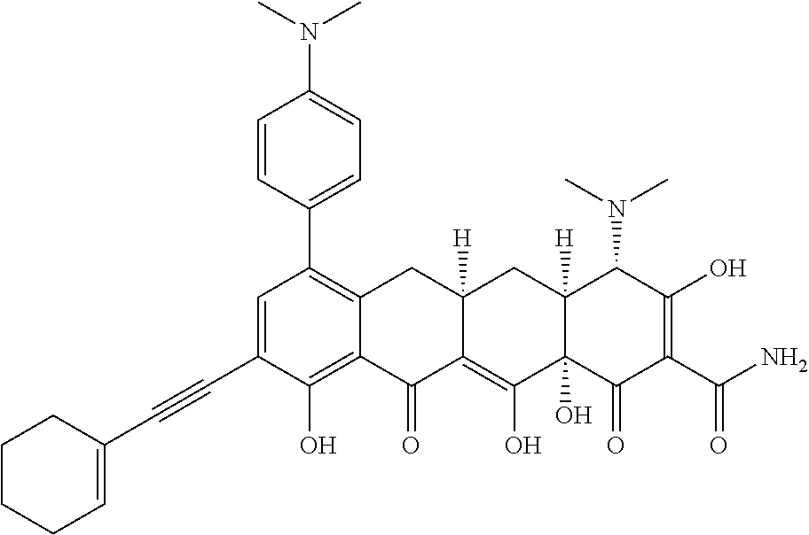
C1(C2=C3C(=C(O)C(C#CC4=CCCCC4)=C2)C(=O)C2=C(O)C4(O)C([H])(CC2([H])C3)C(N(C)C)C(O)=C(C(N)=O)C4=O)=CC=C(N(C)C)C=C1
